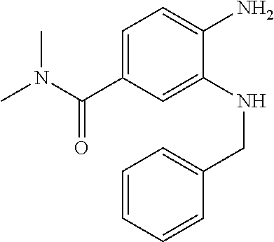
C1=C(C(N(C)C)=O)C=C(NCC2=CC=CC=C2)C(N)=C1
